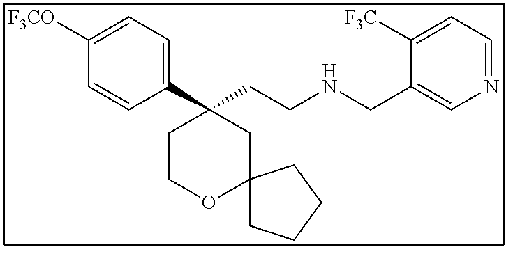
C1(C2(CCNCC3=CN=CC=C3[F3C])CCOC3(C2)CCCC3)=CC=C([F3CO])C=C1
